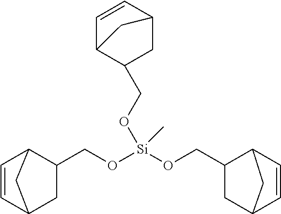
C1=CC2CC(CO[Si](OCC3CC4C=CC3C4)(C)OCC3CC4C=CC3C4)C1C2
